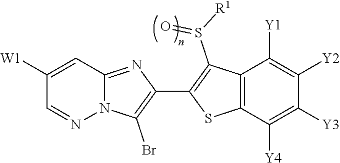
N12C(=NC(C3=C(S(=O)[R1])C4=C(S3)C([Y4])=C([Y3])C([Y2])=C4[Y1])=C1Br)C=C([W1])C=N2
